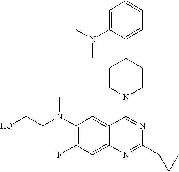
C1(N(CCO)C)=C(F)C=C2C(=C1)C(N1CCC(C3=CC=CC=C3N(C)C)CC1)=NC(C1CC1)=N2
